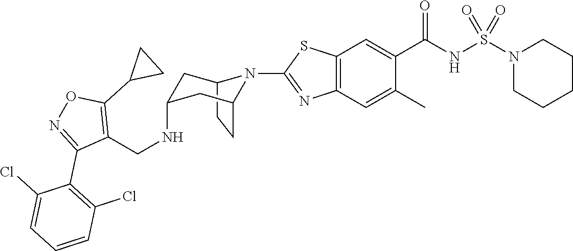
C12CCC(CC(NCC3=C(C4CC4)ON=C3C3=C(Cl)C=CC=C3Cl)C1)N2C1=NC2=C(C=C(C(NS(N3CCCCC3)(=O)=O)=O)C(C)=C2)S1
